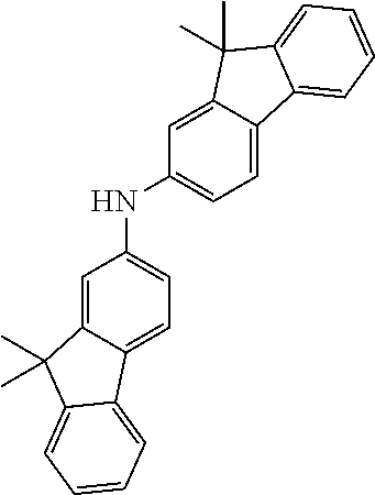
N(C1=CC=C2C(=C1)C(C)(C)C1=CC=CC=C21)C1=CC=C2C(=C1)C(C)(C)C1=CC=CC=C21
